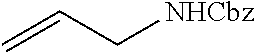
C=CC[NHCbz]
